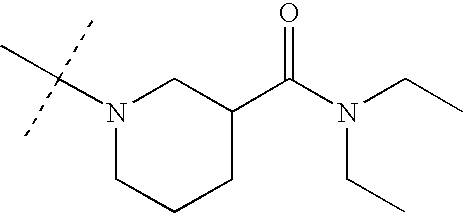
N1(C(C)(C)C)CCCC(C(N(CC)CC)=O)C1
